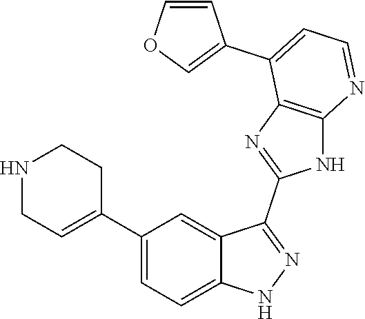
C1(C2=CC=C3C(=C2)C(C2=NC4=C(N2)N=CC=C4C2=COC=C2)=NN3)=CCNCC1
